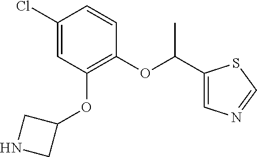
ClC1=CC(OC2CNC2)=C(OC(C2=CN=CS2)C)C=C1
